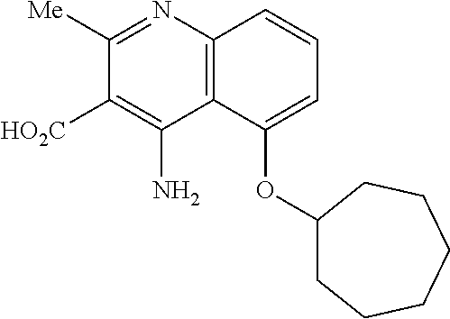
C1([Me])=NC2=C(C(N)=C1[HO2C])C(OC1CCCCCC1)=CC=C2
